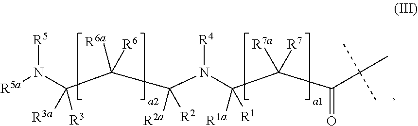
[R5a]N(C([R3a])([R3])C([R6a])([R6])C(N([R4])C(C(C(C(C)(C)C)=O)([R7])[R7a])([R1])[R1a])([R2a])[R2])[R5]
